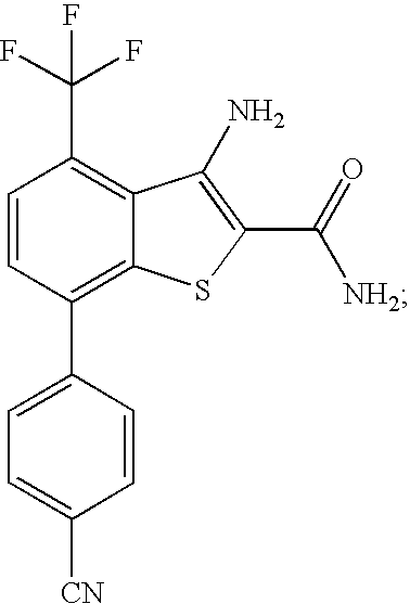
C1=CC(C2=CC=C([CN])C=C2)=C2C(=C1C(F)(F)F)C(N)=C(C(=O)[NH2])S2
